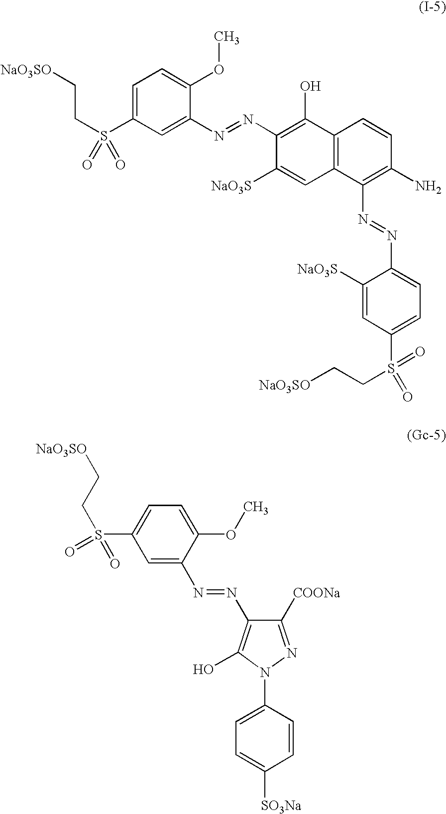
C1=C(S(CC[NaO3SO])(=O)=O)C=C(N=NC2=C(O)C3=C(C=C2[NaO3S])C(N=NC2=CC=C(S(=O)(=O)CC[NaO3SO])C=C2[NaO3S])=C(N)C=C3)C(OC)=C1.C1=C(N=NC2=C(O)N(C3=CC=C([SO3Na])C=C3)N=C2[COONa])C(OC)=CC=C1S(CC[NaO3SO])(=O)=O
